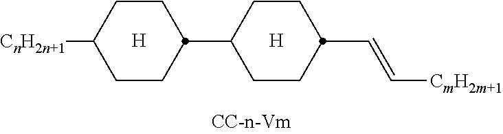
C1C(C2CCC([CnH2n+1])CC2)CCC(C=C[CmH2m+1])C1
